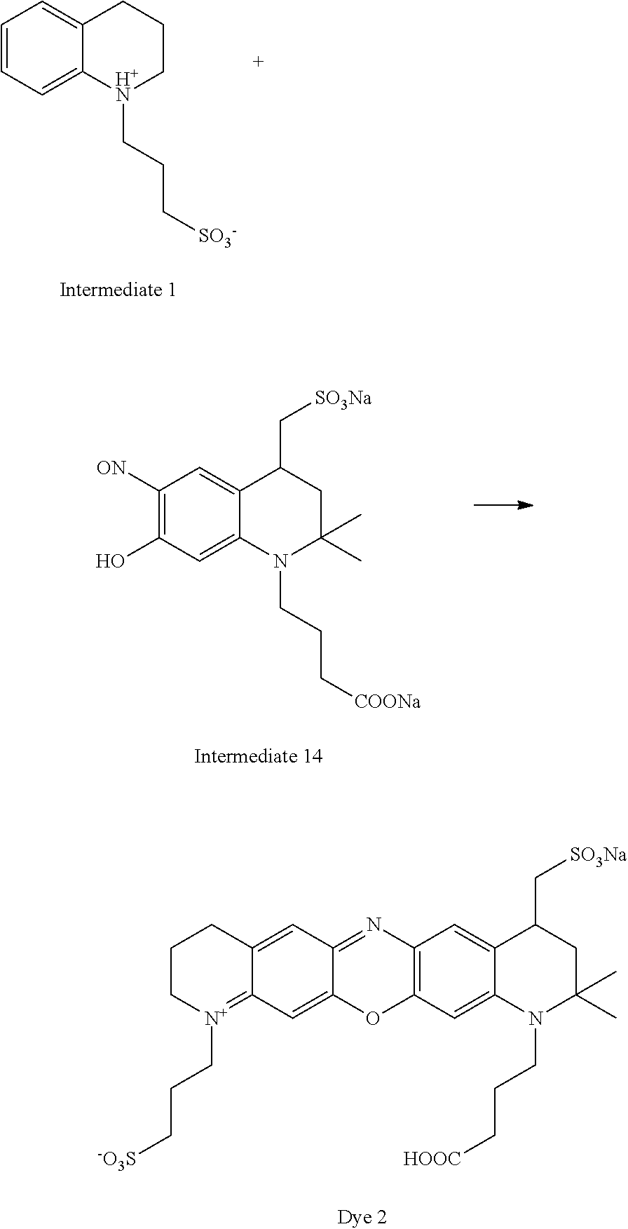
C1=CC=C2C(=C1)CCC[H+N]2CCC[SO3-].C1([ON])=C(O)C=C2C(=C1)C(C[SO3Na])CC(C)(C)N2CCC[COONa].C1C[N+](CCC[-O3S])=C2C(=CC3=NC4=C(OC3=C2)C=C2C(=C4)C(C[SO3Na])CC(C)(C)N2CCC[HOOC])C1
